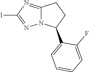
C1=C(C2CCC3=NC(I)=NN23)C(F)=CC=C1
